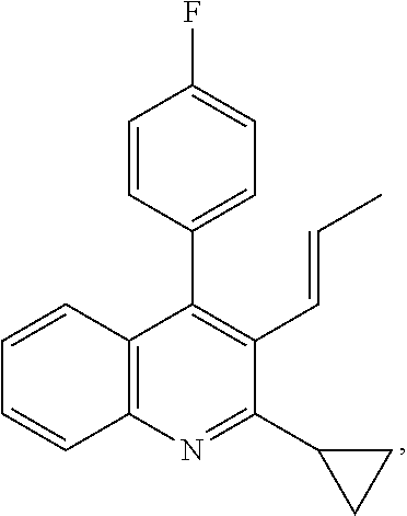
C12=C(N=C(C3CC3)C(C=CC)=C1C1=CC=C(F)C=C1)C=CC=C2
